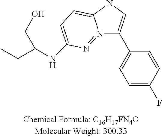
C1=C(F)C=CC(C2=CNC3=CC=C(NC(CC)CO)N=N23)=C1
